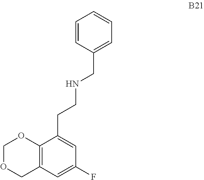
C1(CCNCC2=CC=CC=C2)=CC(F)=CC2=C1OCOC2
